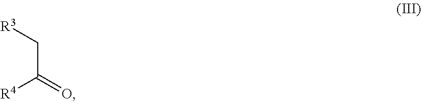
C(C(=O)[R4])[R3]
